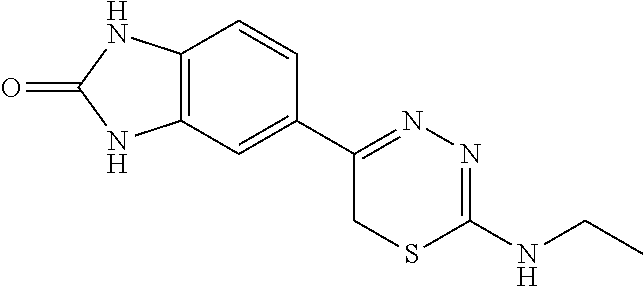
C12=C(C=C(C3=NN=C(NCC)SC3)C=C1)NC(=O)N2
